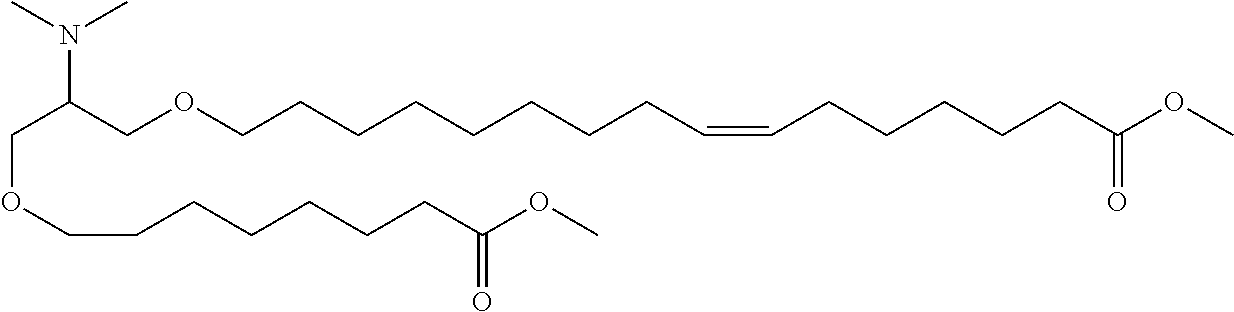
C(OCCCCCCCC(OC)=O)C(COCCCCCCCCC=CCCCCCC(OC)=O)N(C)C
